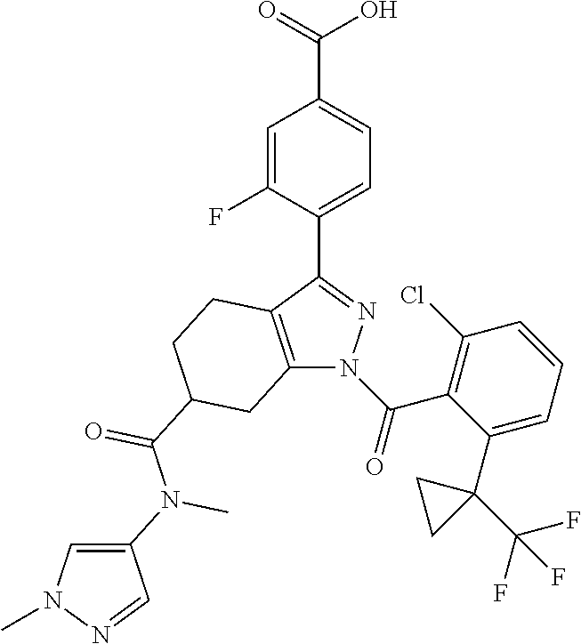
C(C1=CC=C(C2=NN(C(=O)C3=C(Cl)C=CC=C3C3(C(F)(F)F)CC3)C3=C2CCC(C(N(C2=CN(C)N=C2)C)=O)C3)C(F)=C1)(=O)O
